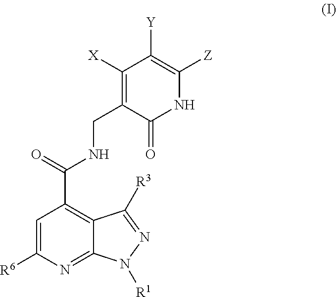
C1=C([R6])N=C2C(=C1C(=O)NCC1=C([X])C([Y])=C([Z])NC1=O)C([R3])=NN2[R1]
